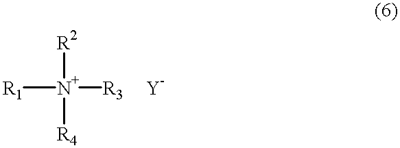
[R1][N+]([R3])([R4])[R2].[Y]
